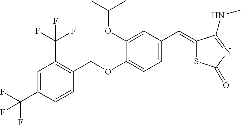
C1=C(C(F)(F)F)C=CC(COC2=CC=C(C=C3SC(=O)N=C3NC)C=C2OC(C)C)=C1C(F)(F)F
